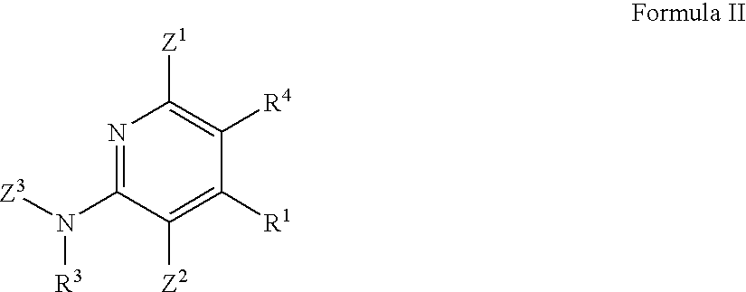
N1=C(N([Z3])[R3])C([Z2])=C([R1])C([R4])=C1[Z1]
